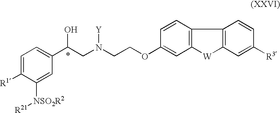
C1=C([R1])C([NSO2R2][R21])=CC(C(CN(CCOC2=CC3=C(C=C2)C2=C([W]3)C=C([R3])C=C2)[Y])O)=C1
